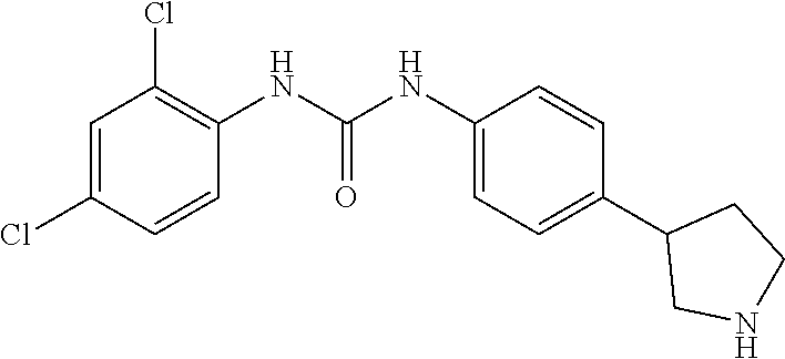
C1(NC(NC2=C(Cl)C=C(Cl)C=C2)=O)=CC=C(C2CNCC2)C=C1
